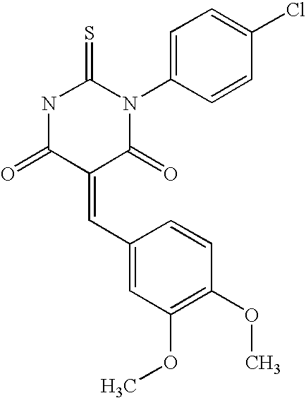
O=C1C(=CC2=CC(OC)=C(OC)C=C2)C(=O)N(C2=CC=C(Cl)C=C2)C(=S)N1
